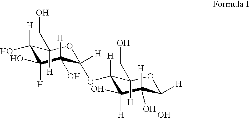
C1([H])(O)C([H])(O)C([H])(O)C([H])(OC2([H])C([H])(O)C([H])(O)C([H])(O)OC2(CO)[H])OC1(CO)[H]
